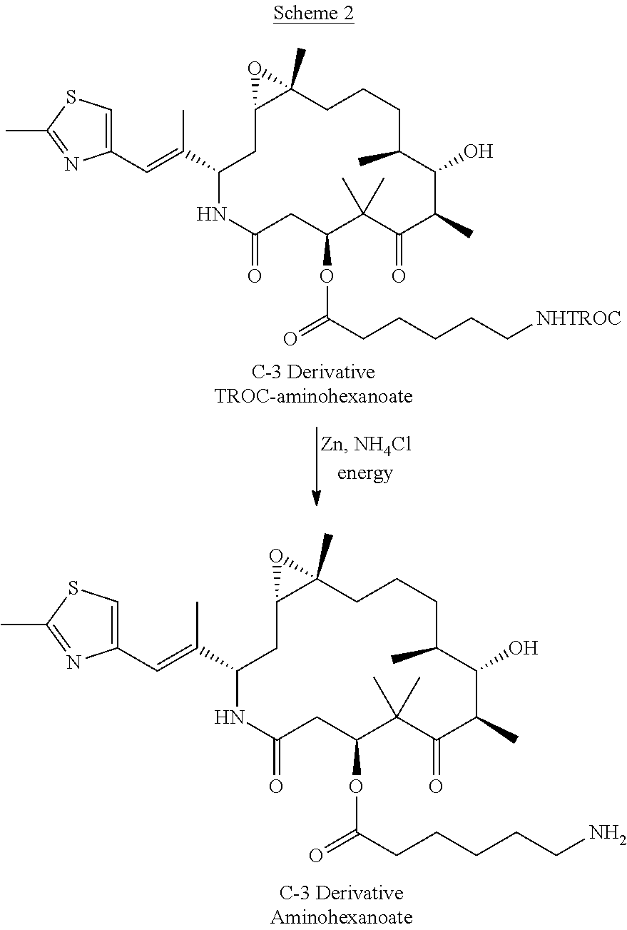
C1(C=C(C)C2CC3C(C)(CCCC(C)C(O)C(C)C(=O)C(C)(C)C(OC(=O)CCCCCN)CC(=O)N2)O3)=CSC(C)=N1.C1(C=C(C)C2CC3C(C)(CCCC(C)C(O)C(C)C(=O)C(C)(C)C(OC(=O)CCCCC[NHTROC])CC(=O)N2)O3)=CSC(C)=N1
